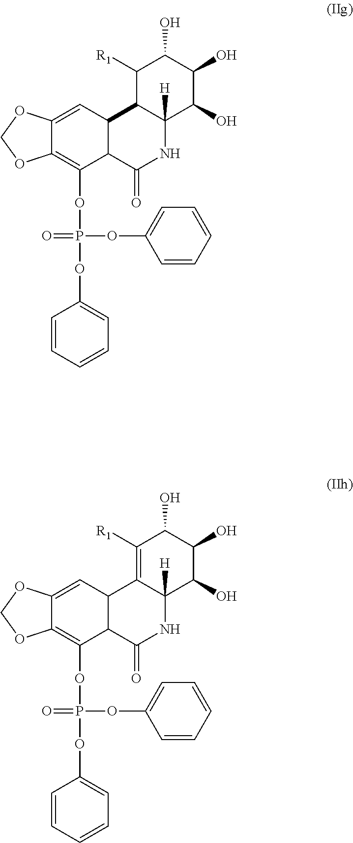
C12=CC3C(C(OP(OC4=CC=CC=C4)(OC4=CC=CC=C4)=O)=C1OCO2)C(=O)NC1([H])C3C([R1])C(O)C(O)C1O.C12=CC3C(C(OP(OC4=CC=CC=C4)(OC4=CC=CC=C4)=O)=C1OCO2)C(=O)NC1([H])C3=C([R1])C(O)C(O)C1O
